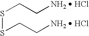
S(CC[NH2  HCl])SCC[NH2  HCl]
